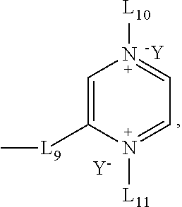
C1=C([L9]C)N([L11])=CC=N1[L10].[Y].[-Y]
